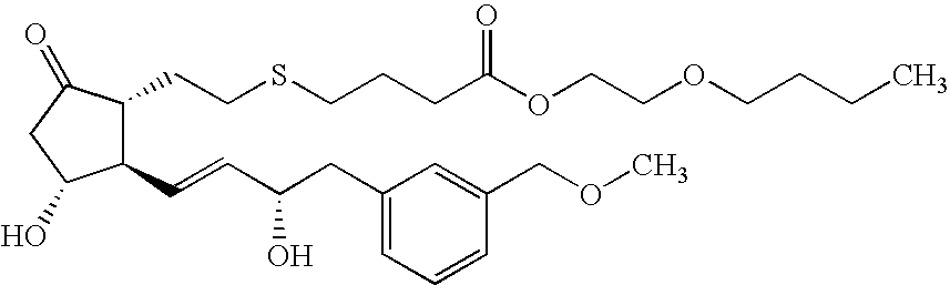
C1(C=CC(CC2=CC=CC(COC)=C2)O)C(CCSCCCC(OCCOCCCC)=O)C(=O)CC1O
